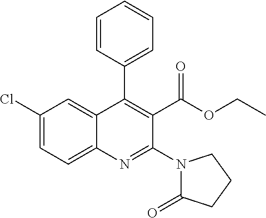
C1(Cl)=CC=C2C(=C1)C(C1=CC=CC=C1)=C(C(OCC)=O)C(N1C(=O)CCC1)=N2
